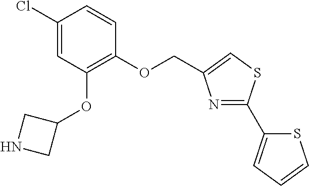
C1(OCC2=CSC(C3=CC=CS3)=N2)=C(OC2CNC2)C=C(Cl)C=C1
